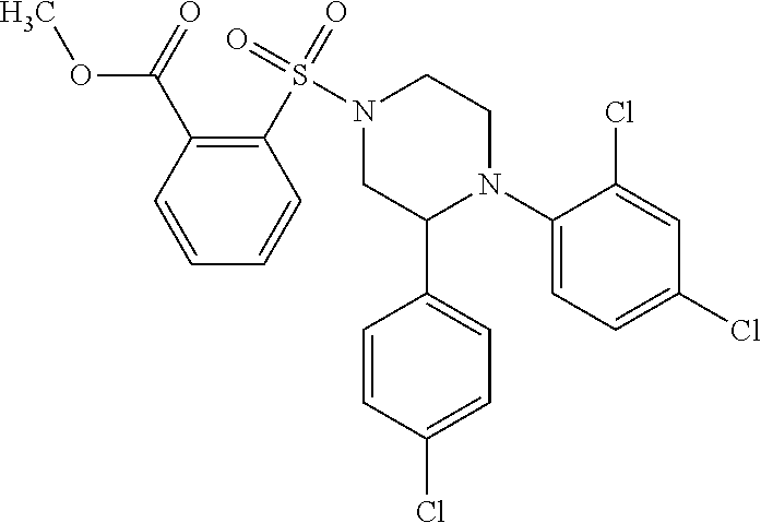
C1(N2CCN(S(=O)(=O)C3=C(C(=O)OC)C=CC=C3)CC2C2=CC=C(Cl)C=C2)=CC=C(Cl)C=C1Cl
